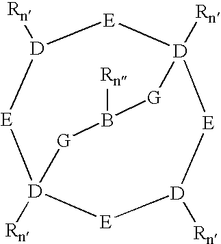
[E]1[D]2([Rn])[E][D]([Rn])[E][D]([Rn])([E][D]1[Rn])[G]B([Rn])[G]2
